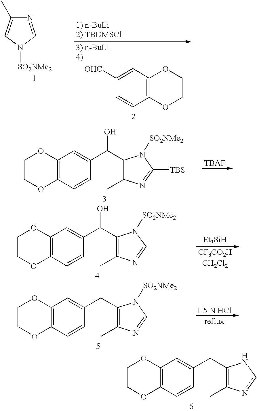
N1=CN([SO2NMe2])C=C1C.C1([OHC])=CC2=C(C=C1)OCCO2.C1COC2=C(O1)C=C(C(O)C1=C(C)N=C([TBS])N1[SO2NMe2])C=C2.[TBAF].C1COC2=C(O1)C=C(C(O)C1=C(C)N=CN1[SO2NMe2])C=C2.C1COC2=C(O1)C=C(CC1=C(C)N=CN1[SO2NMe2])C=C2.C1COC2=C(O1)C=C(CC1=C(C)N=CN1)C=C2
